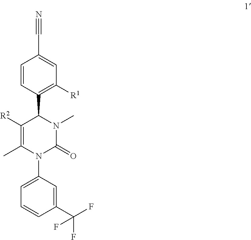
N#CC1=CC([R1])=C(C2N(C)C(=O)N(C3=CC=CC(C(F)(F)F)=C3)C(C)=C2[R2])C=C1
